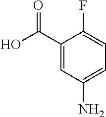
C1(C(O)=O)=CC(N)=CC=C1F
